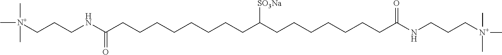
N(C(CCCCCCCCC(CCCCCCCC(NCCC[N+](C)(C)C)=O)[SO3Na])=O)CCC[N+](C)(C)C
